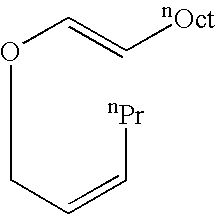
O(CC=C[nPr])C=C[nOct]
